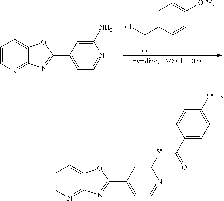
C1=CN=C2C(=C1)OC(C1=CC=NC(N)=C1)=N2.C1=C(C(=O)Cl)C=CC([OCF3])=C1.N1=C2C(=CC=C1)OC(C1=CC=NC(NC(C3=CC=C([OCF3])C=C3)=O)=C1)=N2
